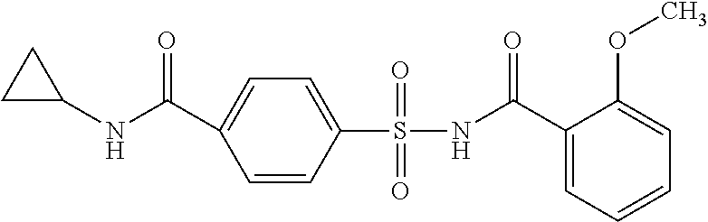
C1=CC(S(=O)(=O)NC(C2=CC=CC=C2OC)=O)=CC=C1C(NC1CC1)=O
